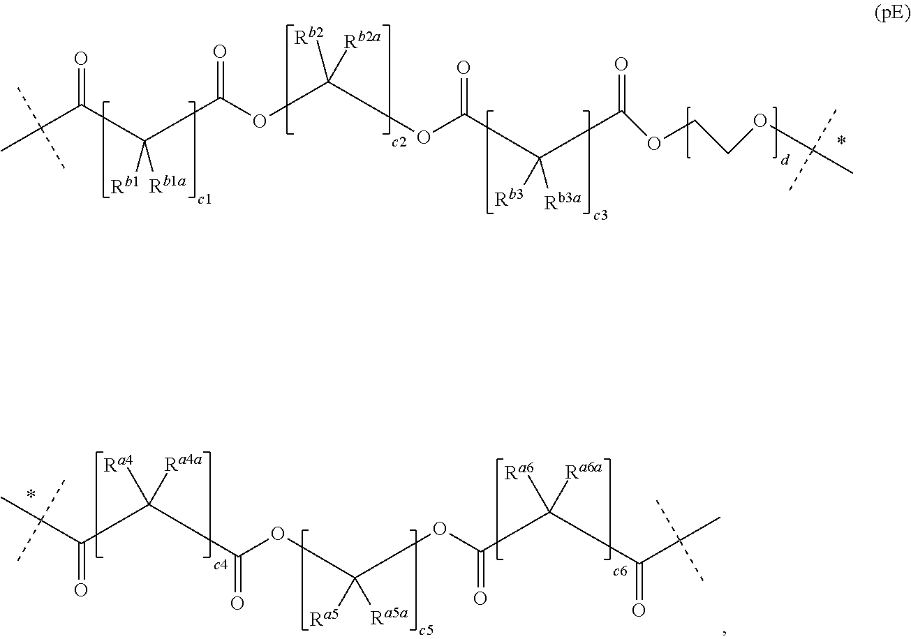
CC(C)(C)C(C(C(OC(OC(C(C(C(C)(C)C)=O)([Ra6])[Ra6a])=O)([Ra5a])[Ra5])=O)([Ra4])[Ra4a])=O.O=C(C(C)(C)C)C(C(OC(OC(C(C(OCCOC(C)(C)C)=O)([Rb3a])[Rb3])=O)([Rb2])[Rb2a])=O)([Rb1])[Rb1a]
